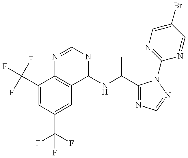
C1(C(F)(F)F)=CC(C(F)(F)F)=CC2=C1N=CN=C2NC(C1=NC=NN1C1=NC=C(Br)C=N1)C
